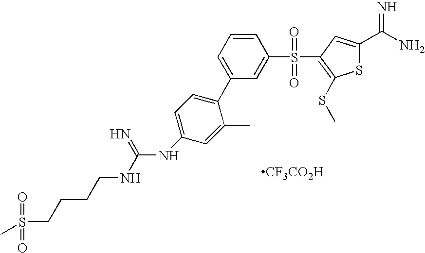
[CF3CO2H].C1=C(C2=CC=C(NC(=N)NCCCCS(C)(=O)=O)C=C2C)C=C(S(=O)(=O)C2=C(SC)SC(C(N)=N)=C2)C=C1
